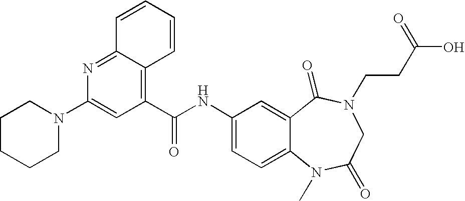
C1(C(NC2=CC=C3C(=C2)C(=O)N(CCC(O)=O)CC(=O)N3C)=O)=C2C(=NC(N3CCCCC3)=C1)C=CC=C2
